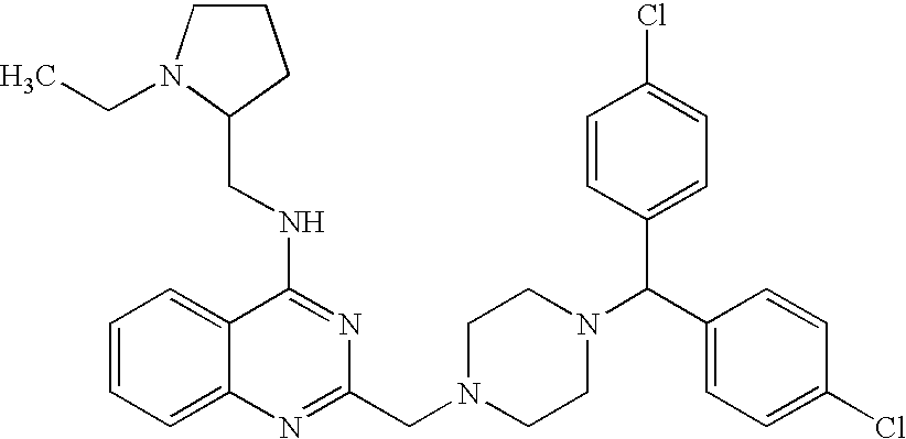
C(NC1=NC(CN2CCN(C(C3=CC=C(Cl)C=C3)C3=CC=C(Cl)C=C3)CC2)=NC2=CC=CC=C12)C1CCCN1CC
